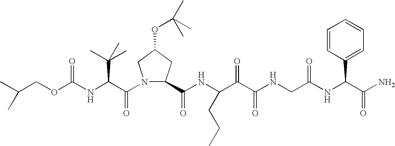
C(NC(C(N1C(C(NC(C(C(NCC(NC(C(N)=O)C2=CC=CC=C2)=O)=O)=O)CCC)=O)CC(OC(C)(C)C)C1)=O)C(C)(C)C)(=O)OCC(C)C
